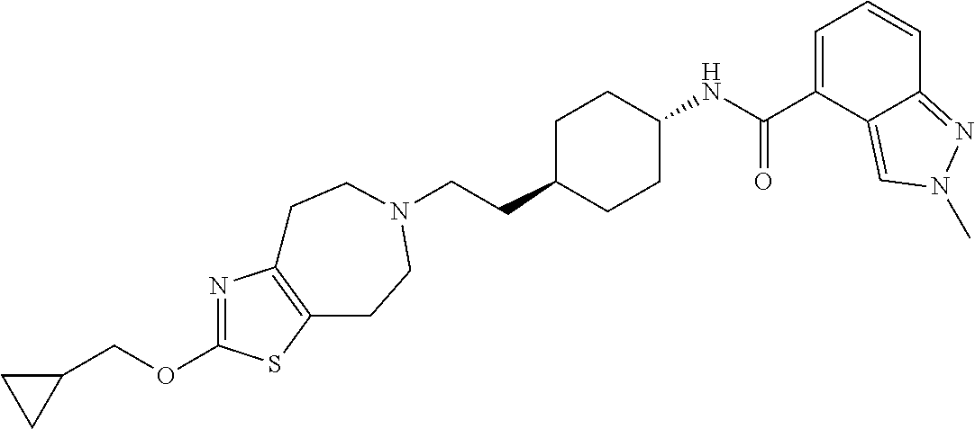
C(CC1CCC(NC(C2=CC=CC3=NN(C)C=C23)=O)CC1)N1CCC2=C(N=C(OCC3CC3)S2)CC1
